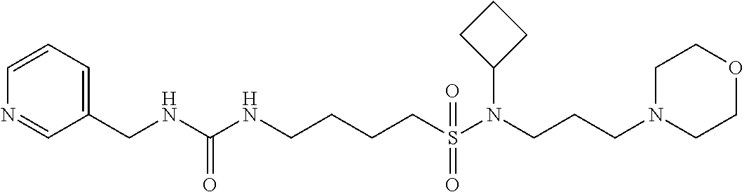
C1(CNC(NCCCCS(N(CCCN2CCOCC2)C2CCC2)(=O)=O)=O)=CC=CN=C1
